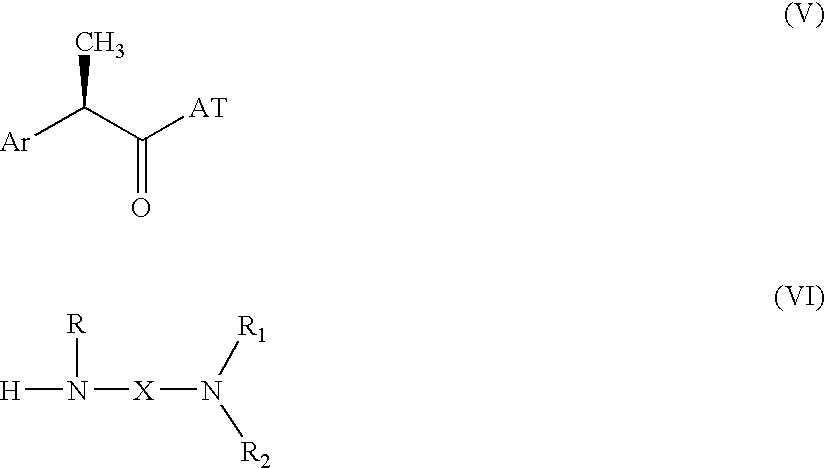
[Ar]C(C([AT])=O)C.[H]N([X]N([R2])[R1])[R]
